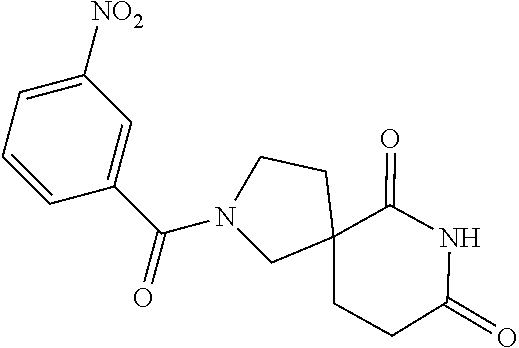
C(N1CC2(CCC(=O)NC2=O)CC1)(C1=CC([NO2])=CC=C1)=O
